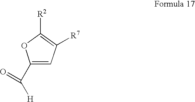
C1(C([H])=O)=CC([R7])=C([R2])O1
